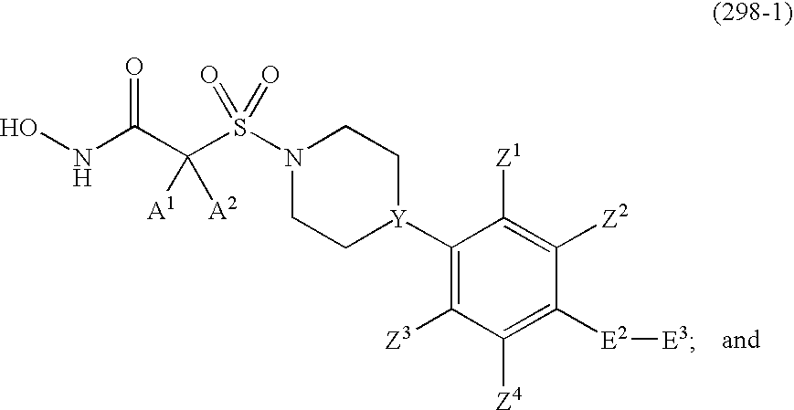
ONC(C(S(N1CC[Y](C2=C([Z3])C([Z4])=C([E2][E3])C([Z2])=C2[Z1])CC1)(=O)=O)([A1])[A2])=O
